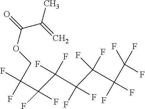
C(C(=C)C)(OCC(F)(F)C(F)(F)C(C(F)(F)C(C(F)(C(F)(F)F)F)(F)F)(F)F)=O
